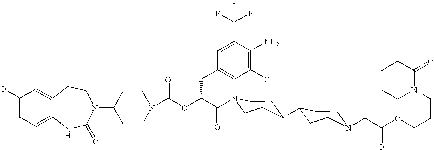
C12=CC(OC)=CC=C1NC(=O)N(C1CCN(C(OC(C(=O)N3CCC(C4CCN(CC(OCCCN5C(=O)CCCC5)=O)CC4)CC3)CC3=CC(Cl)=C(N)C(C(F)(F)F)=C3)=O)CC1)CC2
